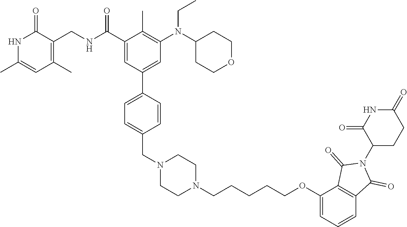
N1C(C)=CC(C)=C(CNC(C2=CC(C3=CC=C(CN4CCN(CCCCCOC5=CC=CC6=C5C(=O)N(C5CCC(=O)NC5=O)C6=O)CC4)C=C3)=CC(N(C3CCOCC3)CC)=C2C)=O)C1=O
